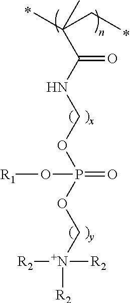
C(CC)(C)(C)C(=O)NCOP(OC[N+]([R2])([R2])[R2])(=O)O[R1]
